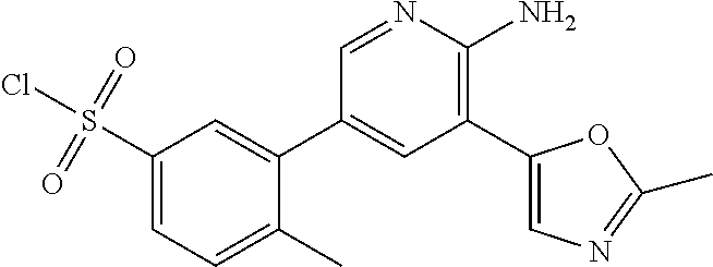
C1=NC(N)=C(C2=CN=C(C)O2)C=C1C1=CC(S(Cl)(=O)=O)=CC=C1C
